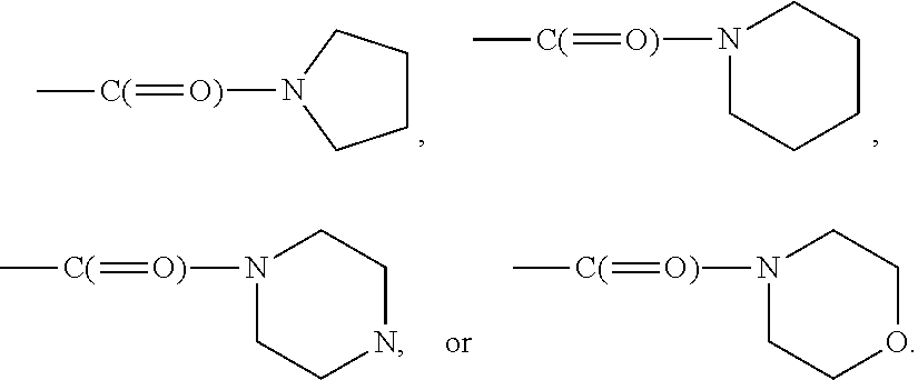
C1CCN([O)]=[C(]C)C1.N1([O)]=[C(]C)CCCCC1.N1([O)]=[C(]C)CCNCC1.N1([O)]=[C(]C)CCOCC1
